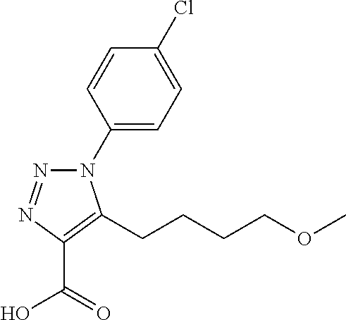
C1(N2N=NC(C(=O)O)=C2CCCCOC)=CC=C(Cl)C=C1
